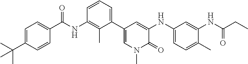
C1=C(C(C)(C)C)C=CC(C(NC2=C(C)C(C3=CN(C)C(=O)C(NC4=CC=C(C)C(NC(CC)=O)=C4)=C3)=CC=C2)=O)=C1
